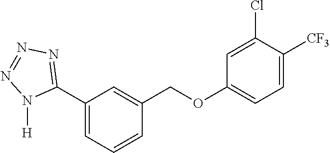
C1(C2=NN=NN2[H])=CC=CC(COC2=CC=C([CF3])C(Cl)=C2)=C1
